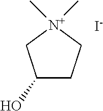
C1(O)CC[N+](C)(C)C1.[I-]
